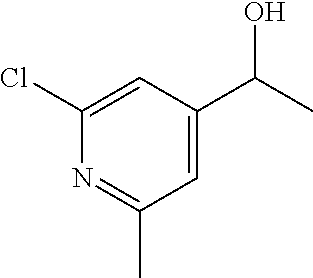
C1=C(C(C)O)C=C(Cl)N=C1C
